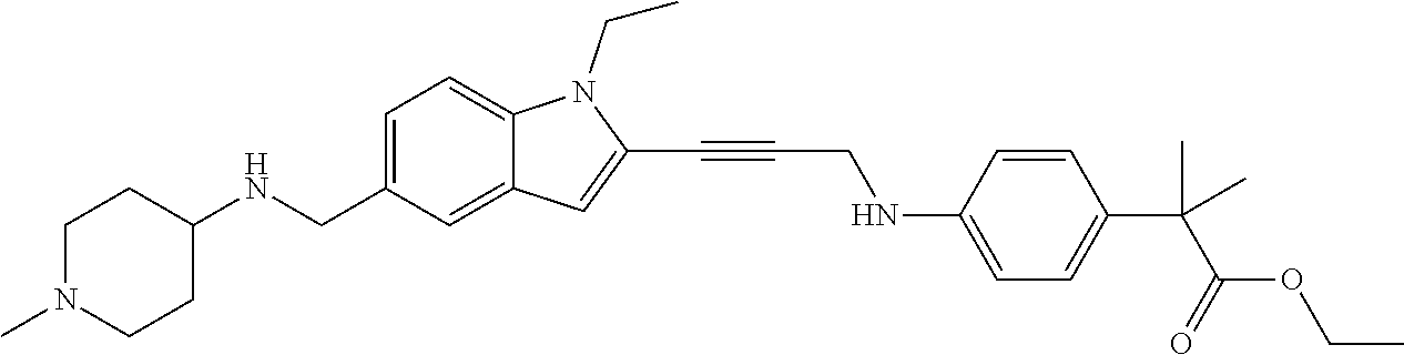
C1=C(CNC2CCN(C)CC2)C=C2C(=C1)N(CC)C(C#CCNC1=CC=C(C(C(=O)OCC)(C)C)C=C1)=C2
